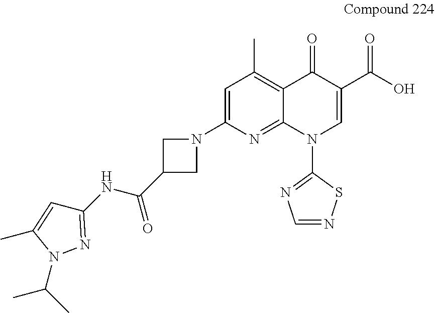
C1=C(N2CC(C(NC3=NN(C(C)C)C(C)=C3)=O)C2)N=C2C(=C1C)C(=O)C(C(O)=O)=CN2C1=NC=NS1
